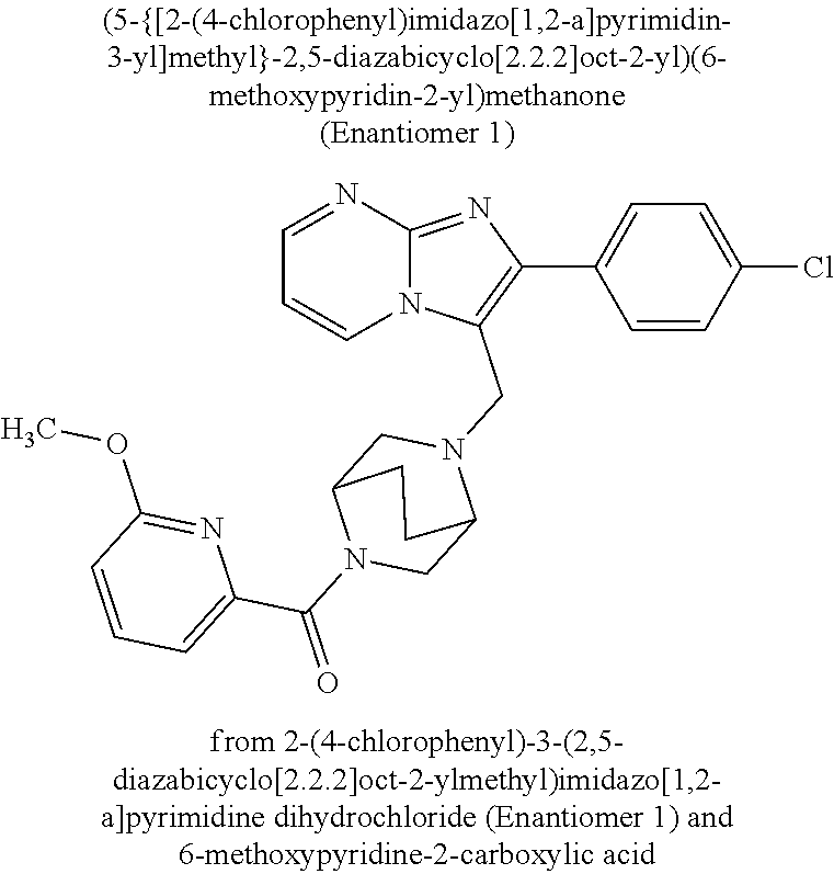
N12C(=NC(C3=CC=C(Cl)C=C3)=C1CN1CC3N(C(=O)C4=CC=CC(OC)=N4)CC1CC3)N=CC=C2
